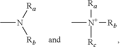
C[N+]([Ra])([Rb])[Rc].CN([Ra])[Rb]
